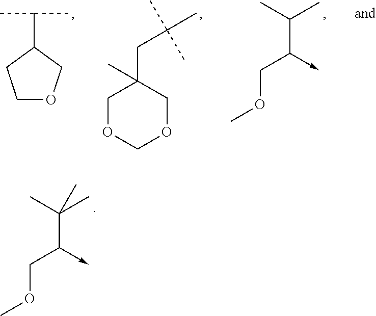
C(C(->C)COC)(C)(C)C.C(C(->C)COC)(C)C.C1OCOCC1(CC(C)(C)C)C.C1OCC(C(C)C)C1
